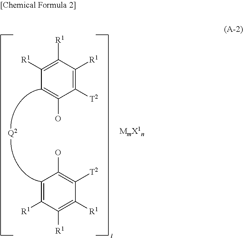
C1([R1])=C([R1])C([R1])=C([T2])C(O)=C1.C1([R1])=CC(O)=C([T2])C([R1])=C1[R1].[Q2]
